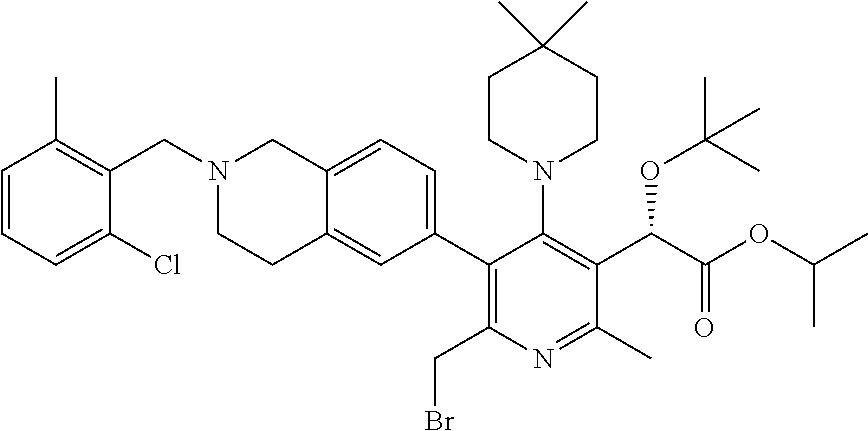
C(N1CCC2=CC(C3=C(CBr)N=C(C)C(C(OC(C)(C)C)C(=O)OC(C)C)=C3N3CCC(C)(C)CC3)=CC=C2C1)C1=C(C)C=CC=C1Cl
